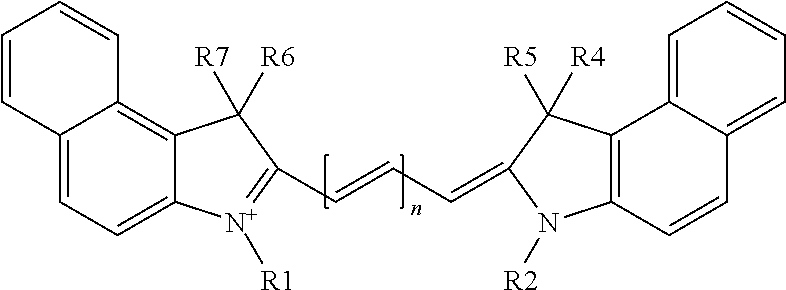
C12=CC=C3C(=C1C=CC=C2)C([R7])([R6])C(C=CC=C1C([R5])([R4])C2=C(N1[R2])C=CC1=CC=CC=C21)=[N+]3[R1]
